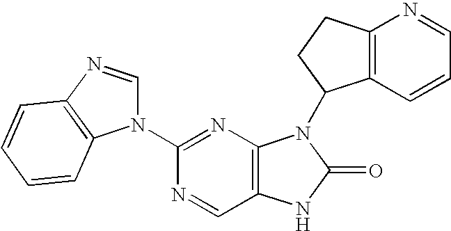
C12=C(N=C(N3C=NC4=C3C=CC=C4)N=C1)N(C1C3=C(CC1)N=CC=C3)C(=O)N2
